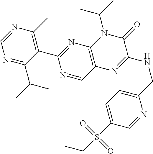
C1=NC(C)=C(C2=NC3=C(C=N2)N=C(NCC2=CC=C(S(CC)(=O)=O)C=N2)C(=O)N3C(C)C)C(C(C)C)=N1
